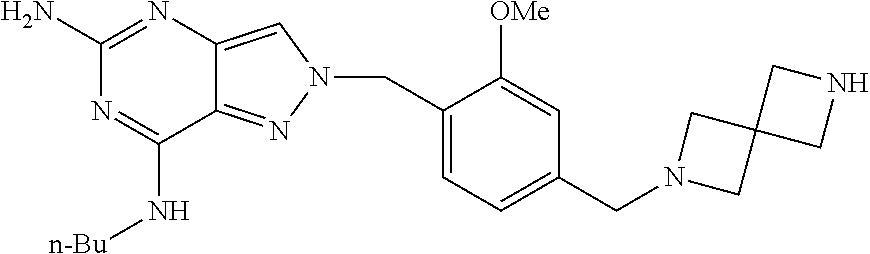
N1=C(N)N=C(N[n-Bu])C2=NN(CC3=CC=C(CN4CC5(C4)CNC5)C=C3[OMe])C=C12
